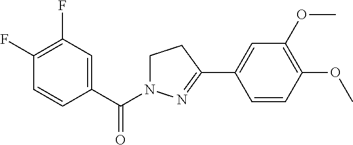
C1(F)=C(F)C=C(C(=O)N2CCC(C3=CC(OC)=C(OC)C=C3)=N2)C=C1
